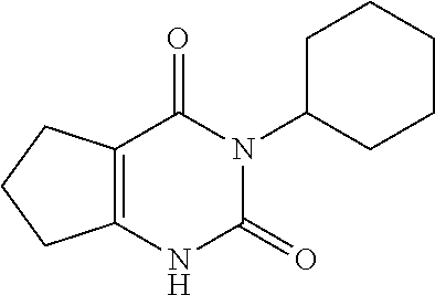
C12=C(NC(=O)N(C3CCCCC3)C1=O)CCC2
